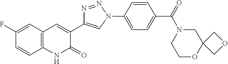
C12=C(C=C(F)C=C1)C=C(C1=CN(C3=CC=C(C(=O)N4CC5(OCC4)COC5)C=C3)N=N1)C(=O)N2
